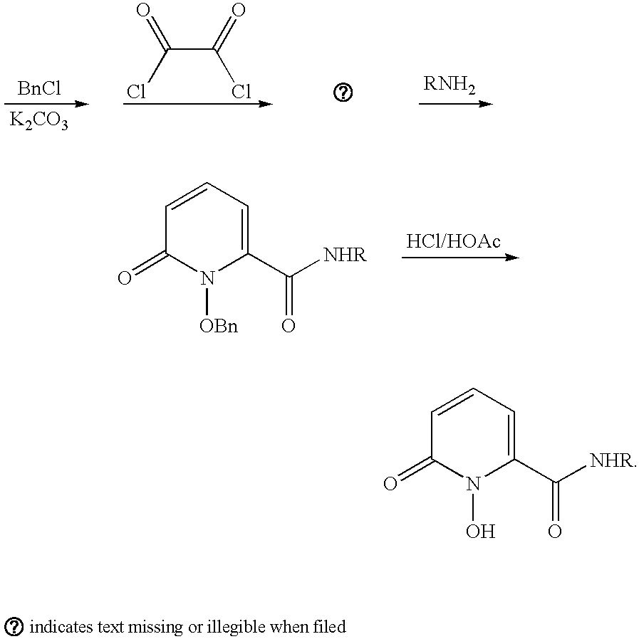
[BnCl].[K2CO3].C(C(=O)Cl)(Cl)=O.C1=CC=C(C([NHR])=O)N([OBn])C1=O.[HCl/HOAc].C1=CC=C(C([NHR])=O)N(O)C1=O
